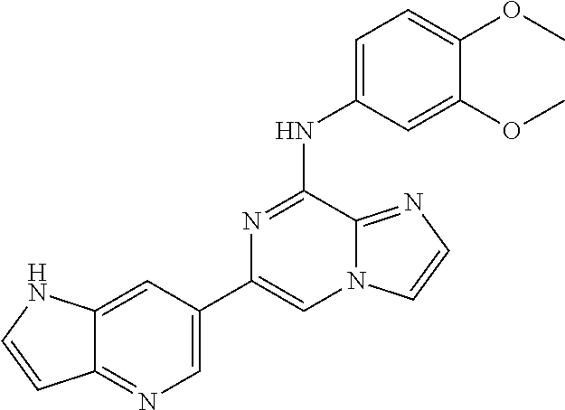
C12=CC(C3=CN4C(=NC=C4)C(NC4=CC=C(OC)C(OC)=C4)=N3)=CN=C1C=CN2
